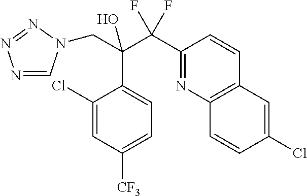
N1=CN(CC(C2=CC=C([CF3])C=C2Cl)(C(F)(F)C2=NC3=C(C=C2)C=C(Cl)C=C3)O)N=N1
